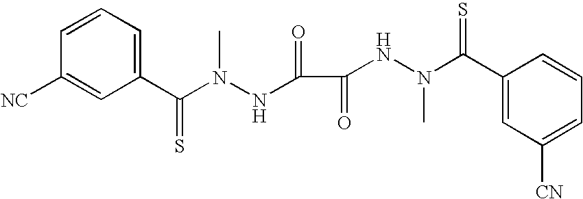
C1(C(N(NC(C(NN(C(C2=CC([CN])=CC=C2)=S)C)=O)=O)C)=S)=CC=CC([NC])=C1
